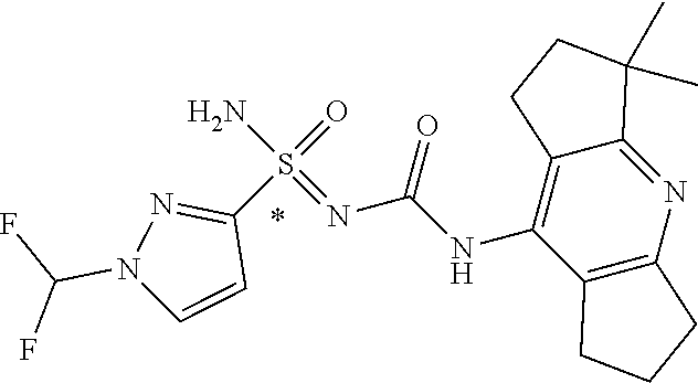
N(C1=C2C(=NC3=C1CCC3)C(C)(C)CC2)C(N=S(N)(=O)C1=NN(C(F)F)C=C1)=O
